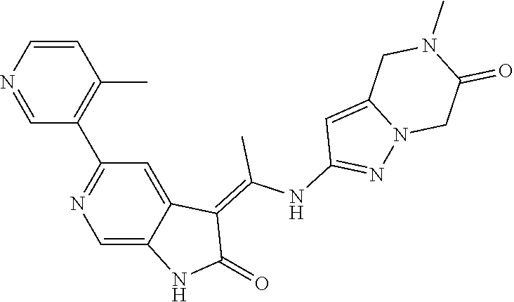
C1=CN=CC(C2=NC=C3C(=C2)C(=C(NC2=NN4C(=C2)CN(C)C(=O)C4)C)C(=O)N3)=C1C
